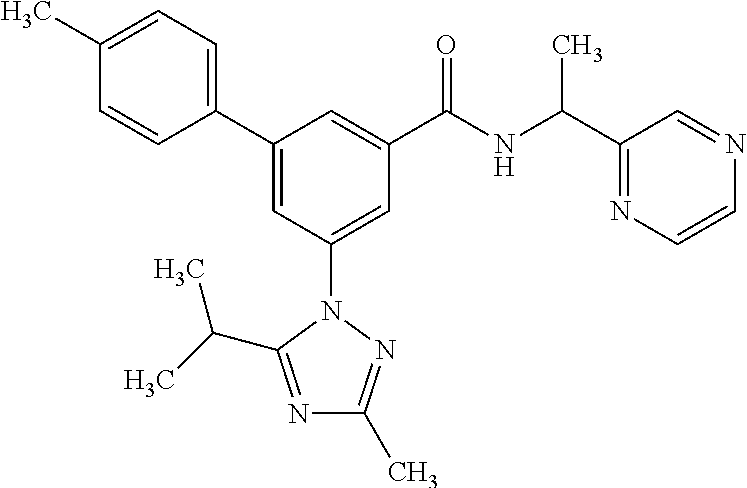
C1(C2=CC(N3C(C(C)C)=NC(C)=N3)=CC(C(NC(C3=NC=CN=C3)C)=O)=C2)=CC=C(C)C=C1
